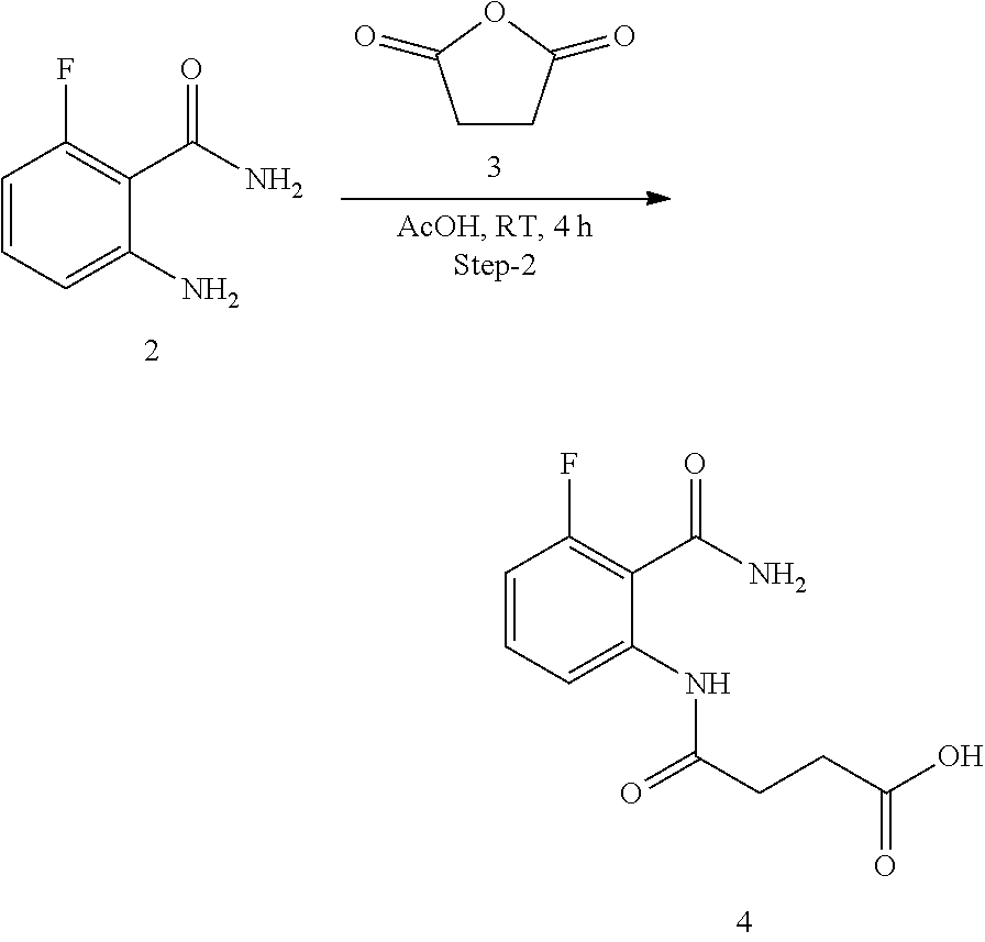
C1CC(=O)OC1=O.NC1=CC=CC(F)=C1C(N)=O.OC(=O)CCC(NC1=CC=CC(F)=C1C(N)=O)=O
